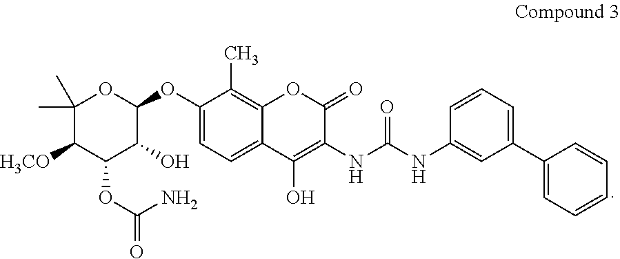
C1(OC2C(O)C(OC(=O)N)C([H3CO])C(C)(C)O2)=CC=C2C(=C1C)OC(=O)C(NC(NC1=CC(C3=CC=CC=C3)=CC=C1)=O)=C2O
